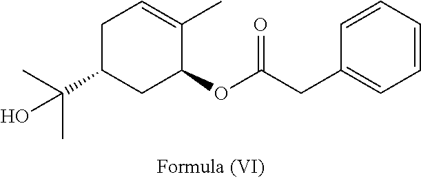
C1C(C(C)(C)O)CC(OC(=O)CC2=CC=CC=C2)C(C)=C1
